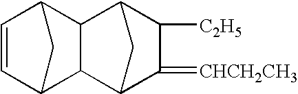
C1=CC2CC1C1C3C(=[CHCH2CH3])C([C2H5])C(C21)C3
